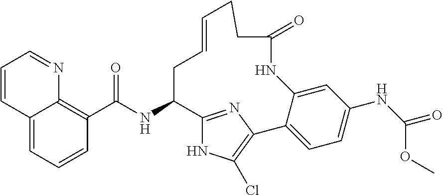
C1(C(NC2C3=NC(=C(Cl)N3)C3=CC=C(NC(=O)OC)C=C3NC(=O)CCC=CC2)=O)=C2C(=CC=C1)C=CC=N2
